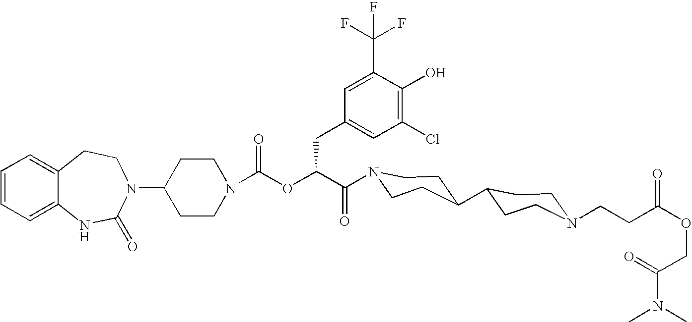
C12=CC=CC=C1NC(=O)N(C1CCN(C(OC(C(=O)N3CCC(C4CCN(CCC(OCC(N(C)C)=O)=O)CC4)CC3)CC3=CC(Cl)=C(O)C(C(F)(F)F)=C3)=O)CC1)CC2
